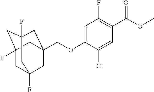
C(OC1=CC(F)=C(C(OC)=O)C=C1Cl)C12CC3(F)CC(F)(CC(F)(C1)C3)C2
